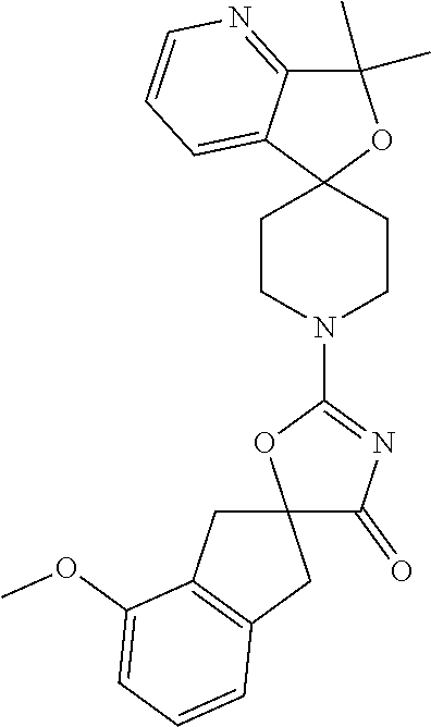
C12(CCN(C3=NC(=O)C4(O3)CC3=C(C4)C=CC=C3OC)CC1)OC(C)(C)C1=NC=CC=C21
